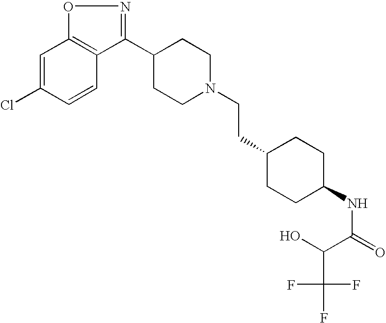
C1=C(Cl)C=CC2=C1ON=C2C1CCN(CCC2CCC(NC(=O)C(O)C(F)(F)F)CC2)CC1
